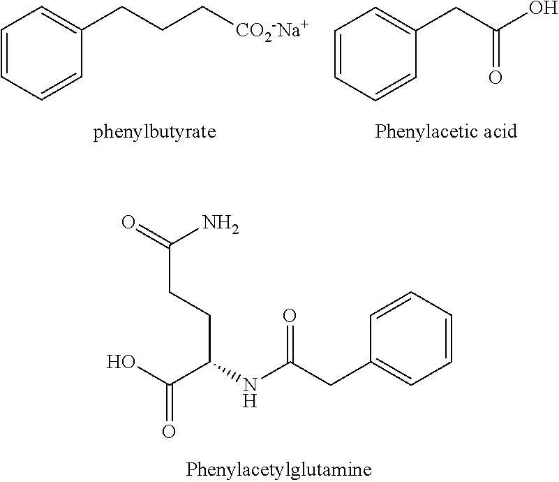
OC(C(NC(CC1=CC=CC=C1)=O)CCC(=O)N)=O.C1=CC=CC(CCC[CO2-Na+])=C1.C1=CC=CC(CC(O)=O)=C1
